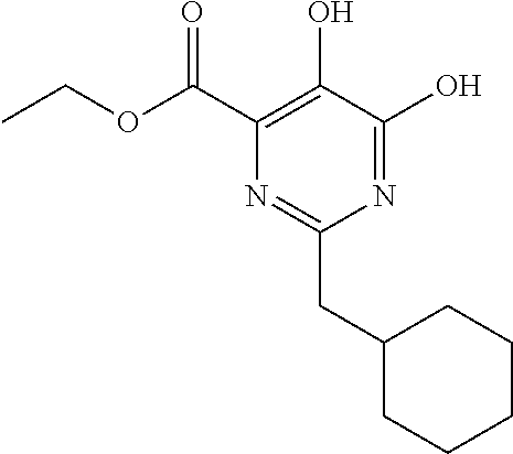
N1=C(O)C(O)=C(C(OCC)=O)N=C1CC1CCCCC1
